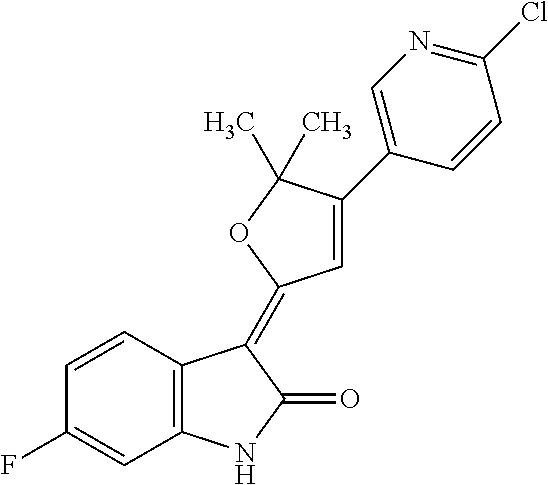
C1=CC(F)=CC2=C1C(=C1C=C(C3=CN=C(Cl)C=C3)C(C)(C)O1)C(=O)N2
